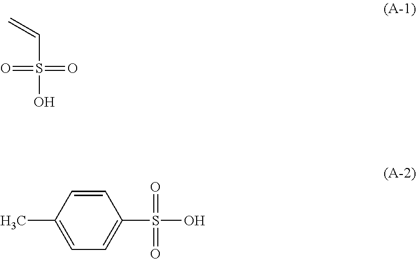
O=S(=O)(C=C)O.CC1=CC=C(S(O)(=O)=O)C=C1
